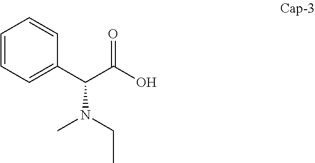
C1=CC=C(C(C(=O)O)N(C)CC)C=C1
